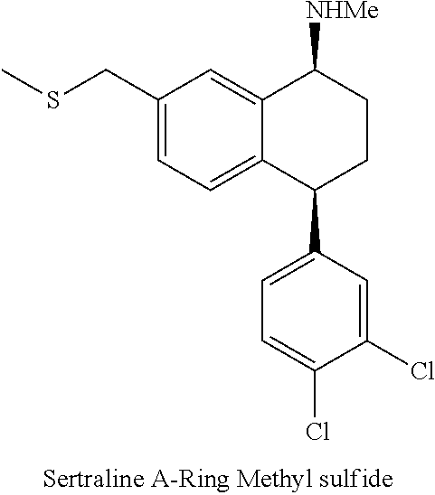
C12=CC(CSC)=CC=C1C(C1=CC=C(Cl)C(Cl)=C1)CCC2[NHMe]
